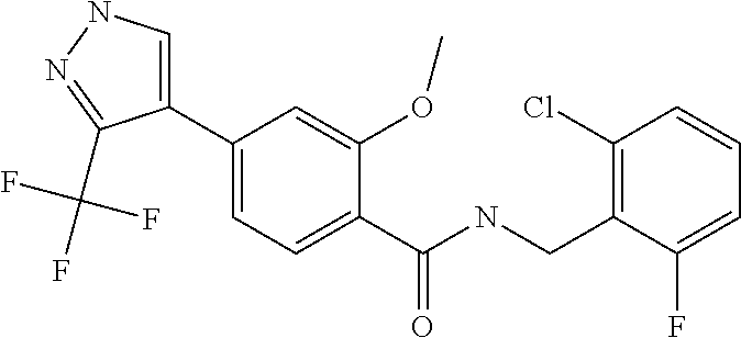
C1(C2=CNN=C2C(F)(F)F)=CC=C(C(=O)NCC2=C(Cl)C=CC=C2F)C(OC)=C1
